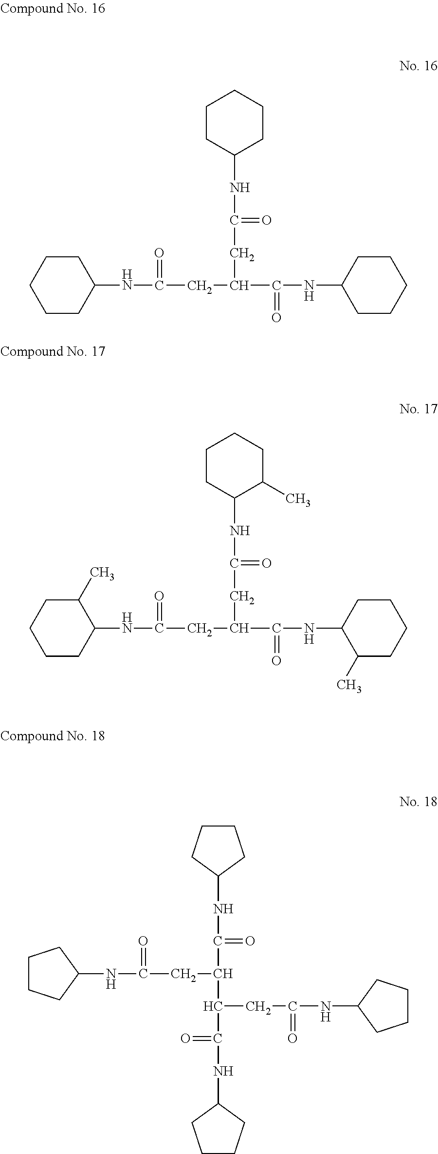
C1CCCCC1NC(CC(C(NC1CCCCC1)=O)CC(NC1CCCCC1)=O)=O.C1(C)CCCCC1NC(CC(C(NC1C(C)CCCC1)=O)CC(NC1C(C)CCCC1)=O)=O.N(C(CC(C(NC1CCCC1)=O)C(CC(NC1CCCC1)=O)C(=O)NC1CCCC1)=O)C1CCCC1
